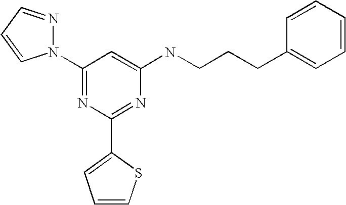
C1(N2N=CC=C2)=NC(C2=CC=CS2)=NC(NCCCC2=CC=CC=C2)=C1
